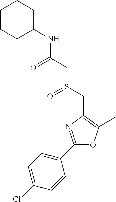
C1=C(Cl)C=CC(C2=NC(CS(CC(NC3CCCCC3)=O)=O)=C(C)O2)=C1
